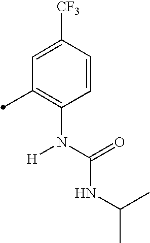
C1(C)=C(N(C(=O)NC(C)C)[H])C=CC([CF3])=C1
